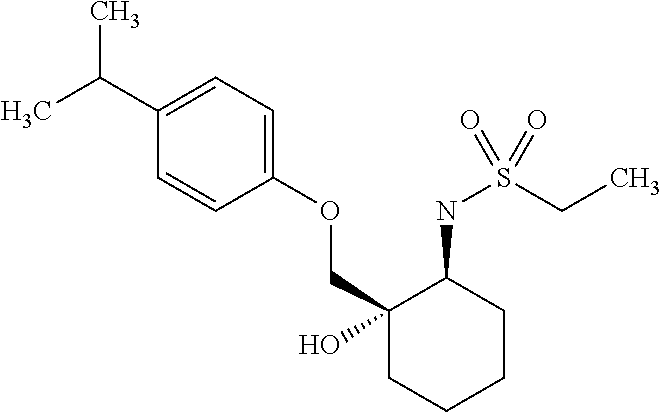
C1(C(C)C)=CC=C(OCC2(O)CCCCC2NS(CC)(=O)=O)C=C1
